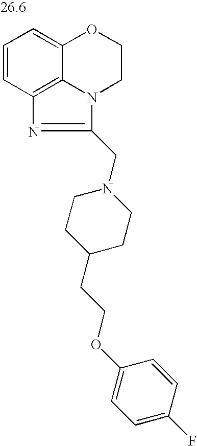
C1=CC2=C3C(=C1)OCCN3C(CN1CCC(CCOC3=CC=C(F)C=C3)CC1)=N2
